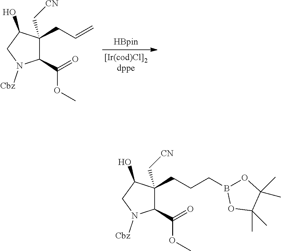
C1(CC=C)(C[CN])C(C(=O)OC)N([Cbz])CC1O.C1(CCCB2OC(C)(C)C(C)(C)O2)(C[CN])C(C(=O)OC)N([Cbz])CC1O
